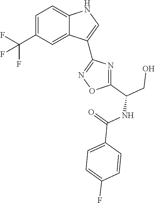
C1=C(C(F)(F)F)C=C2C(=C1)NC=C2C1=NOC(C(CO)NC(=O)C2=CC=C(F)C=C2)=N1
